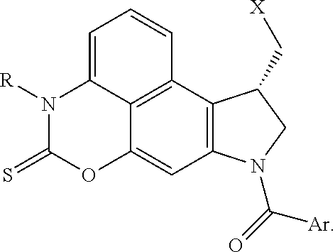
C12=C3C4=C(C=C1OC(=S)N([R])C2=CC=C3)N(C(=O)[Ar])CC4C[X]
